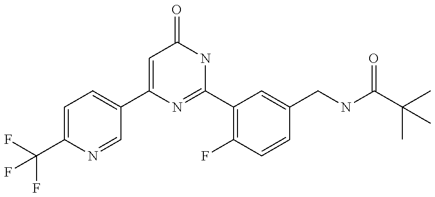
FC(C1=CC=C(C2=CC(=O)NC(C3=C(F)C=CC(CNC(C(C)(C)C)=O)=C3)=N2)C=N1)(F)F
